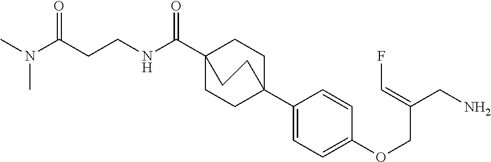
C1(C23CCC(C(NCCC(N(C)C)=O)=O)(CC2)CC3)=CC=C(OCC(CN)=CF)C=C1
